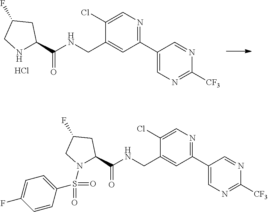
C1(Cl)=CN=C(C2=CN=C([CF3])N=C2)C=C1CNC(C1N(S(=O)(=O)C2=CC=C(F)C=C2)CC(F)C1)=O.C1(Cl)=CN=C(C2=CN=C([CF3])N=C2)C=C1CNC(C1NCC(F)C1)=O.Cl
